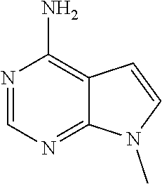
N1=CN=C2C(=C1N)C=CN2C
